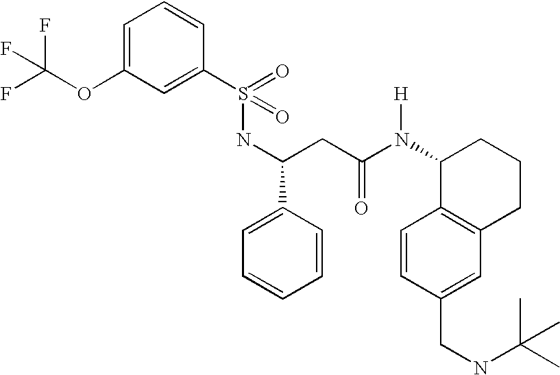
C1=C(OC(F)(F)F)C=C(S(NC(CC(N([H])C2C3=C(CCC2)C=C(CNC(C)(C)C)C=C3)=O)C2=CC=CC=C2)(=O)=O)C=C1
